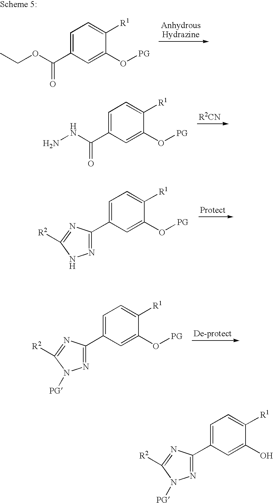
C1=C(C(OCC)=O)C=C(O[PG])C([R1])=C1.C1=C(C(NN)=O)C=C(O[PG])C([R1])=C1.C1=C(C2=NNC([R2])=N2)C=C(O[PG])C([R1])=C1.C1=C(C2=NN([PG])C([R2])=N2)C=C(O[PG])C([R1])=C1.C1=C(C2=NN([PG])C([R2])=N2)C=C(O)C([R1])=C1
